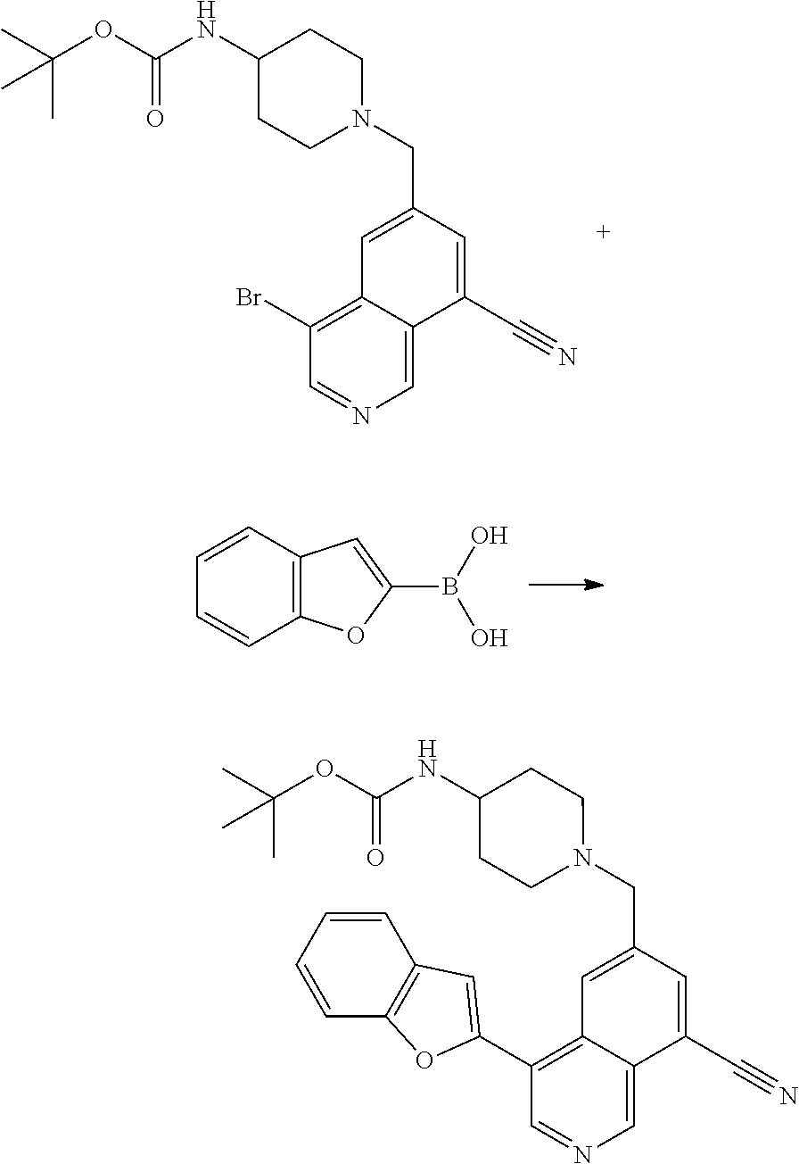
BrC1=C2C(=CN=C1)C(C#N)=CC(CN1CCC(NC(OC(C)(C)C)=O)CC1)=C2.C12=C(C=CC=C1)C=C(B(O)O)O2.C1(C2=CC3=C(C=CC=C3)O2)=C2C(=CN=C1)C(C#N)=CC(CN1CCC(NC(OC(C)(C)C)=O)CC1)=C2
